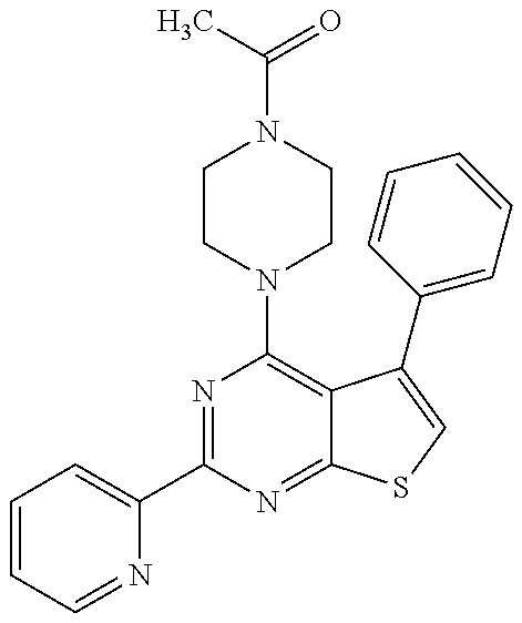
N1=C(C2=CC=CC=N2)N=C2C(=C1N1CCN(C(=O)C)CC1)C(C1=CC=CC=C1)=CS2
